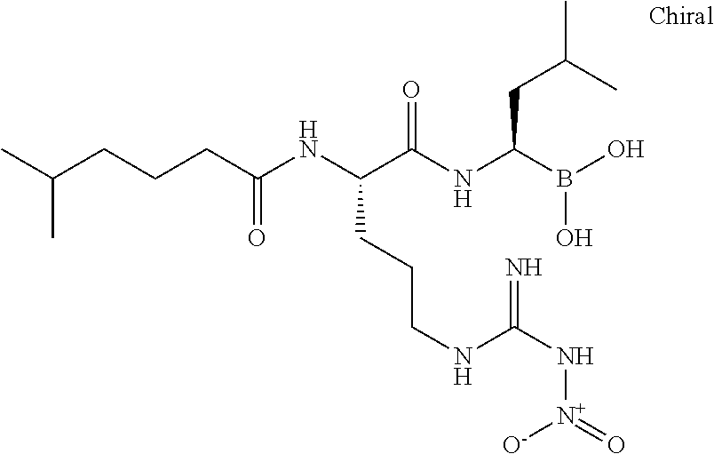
C(C(NC(C(NC(B(O)O)CC(C)C)=O)CCCNC(N[N+](=O)[O-])=N)=O)CCC(C)C
